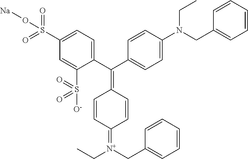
C1=CC(=[N+](CC2=CC=CC=C2)CC)C=CC1=C(C1=CC=C(S(O[Na])(=O)=O)C=C1S([O-])(=O)=O)C1=CC=C(N(CC2=CC=CC=C2)CC)C=C1
